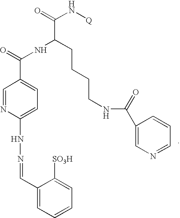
C1(C=NNC2=CC=C(C(=O)NC(CCCCNC(C3=CN=CC=C3)=O)C(=O)N[Q])C=N2)=CC=CC=C1[SO3H]
